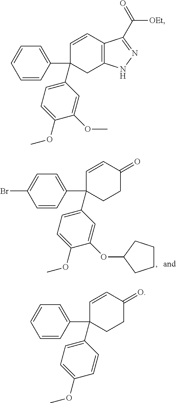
C1(Br)=CC=C(C2(C3=CC=C(OC)C(OC4CCCC4)=C3)C=CC(=O)CC2)C=C1.C1=CC=C(C2(C3=CC=C(OC)C(OC)=C3)C=CC3=C(C2)NN=C3C(=O)[OEt])C=C1.C1=CC=C(C2(C3=CC=C(OC)C=C3)C=CC(=O)CC2)C=C1
